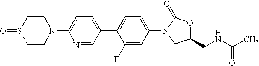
C1(N2C(=O)OC(CNC(C)=O)C2)=CC=C(C2=CC=C(N3CCS(=O)CC3)N=C2)C(F)=C1
